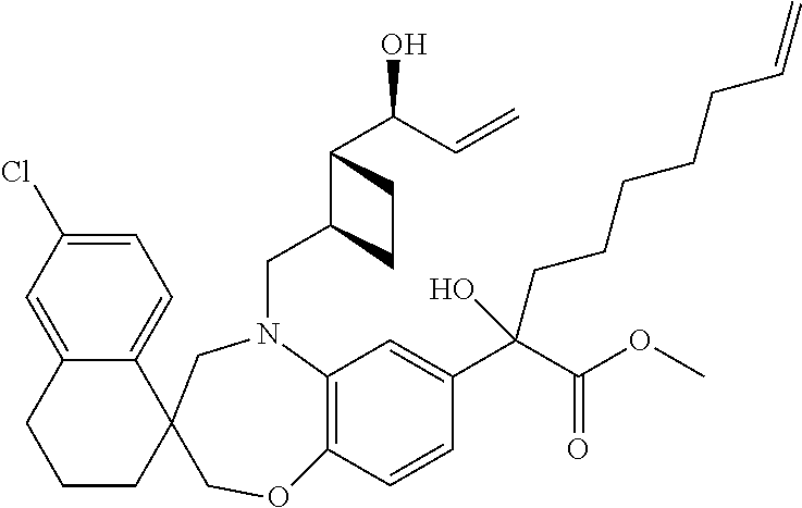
C12=CC(Cl)=CC=C1C1(CCC2)COC2=C(N(CC3C(C(C=C)O)CC3)C1)C=C(C(C(OC)=O)(CCCCCC=C)O)C=C2
